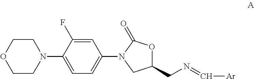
C1(CN=C[Ar])OC(=O)N(C2=CC=C(N3CCOCC3)C(F)=C2)C1
